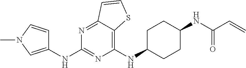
C1(NC2CCC(NC(C=C)=O)CC2)=C2C(=NC(NC3=CN(C)C=C3)=N1)C=CS2
